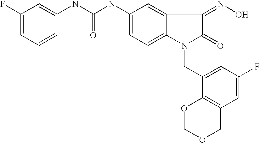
N(C(NC1=CC=C2C(=C1)C(=NO)C(=O)N2CC1=CC(F)=CC2=C1OCOC2)=O)C1=CC(F)=CC=C1
